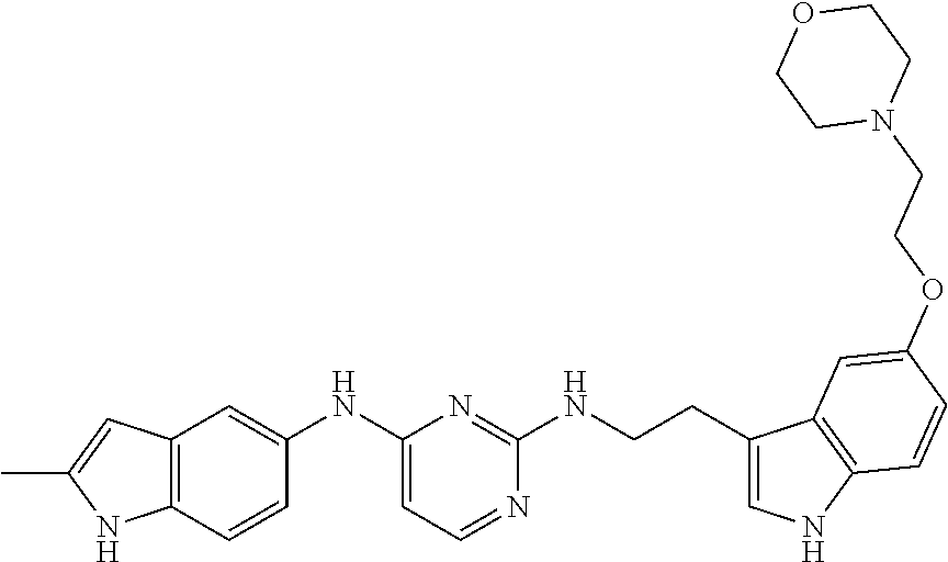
C12=C(C=CC(NC3=CC=NC(NCCC4=CNC5=C4C=C(OCCN4CCOCC4)C=C5)=N3)=C1)NC(C)=C2
